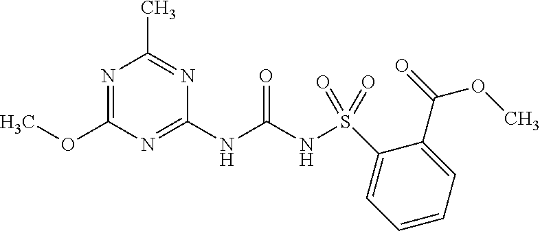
N1=C(OC)N=C(NC(NS(C2=CC=CC=C2C(OC)=O)(=O)=O)=O)N=C1C
